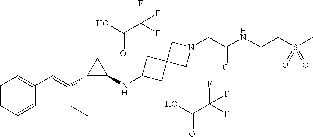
C1=CC=CC(C=C(C2C(NC3CC4(C3)CN(CC(NCCS(C)(=O)=O)=O)C4)C2)CC)=C1.C(=O)(O)C(F)(F)F.C(=O)(O)C(F)(F)F
